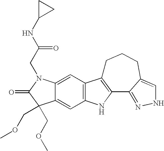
C12=CC3=C(C=C1C(COC)(COC)C(=O)N2CC(=O)NC1CC1)NC1=C3CCCC2=CNN=C12
